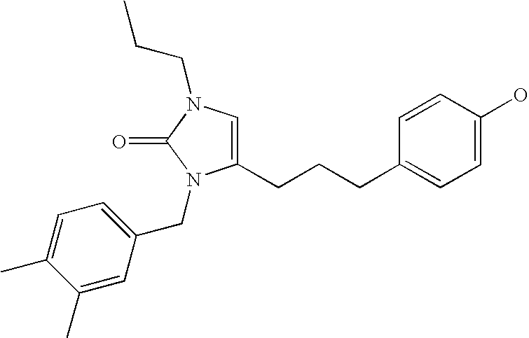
C(C)CN1C=C(CCCC2=CC=C(O)C=C2)N(CC2=CC=C(C)C(C)=C2)C1=O
